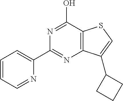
C12=C(C(O)=NC(C3=CC=CC=N3)=N1)SC=C2C1CCC1
